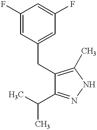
C1(F)=CC(CC2=C(C)NN=C2C(C)C)=CC(F)=C1
